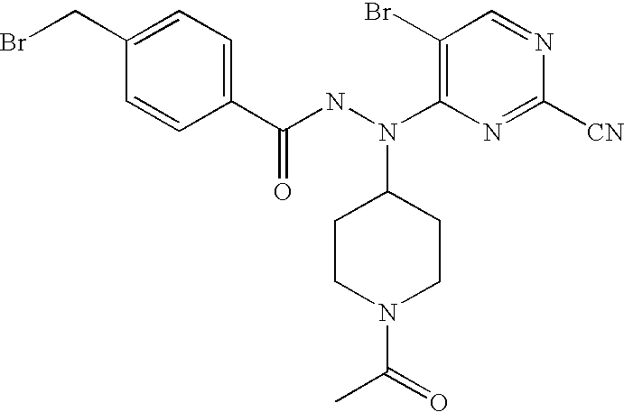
C1(Br)=C(N(NC(=O)C2=CC=C(CBr)C=C2)C2CCN(C(C)=O)CC2)N=C([CN])N=C1
